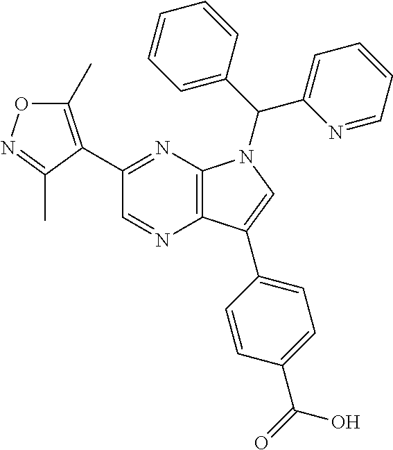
C12=C(N=C(C3=C(C)ON=C3C)C=N1)N(C(C1=CC=CC=N1)C1=CC=CC=C1)C=C2C1=CC=C(C(=O)O)C=C1
